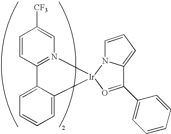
C1(C2=CC=CC=C2)=O[Ir]2(N3C1=CC=C3)N1=C(C=CC([CF3])=C1)C1=CC=CC=C12
